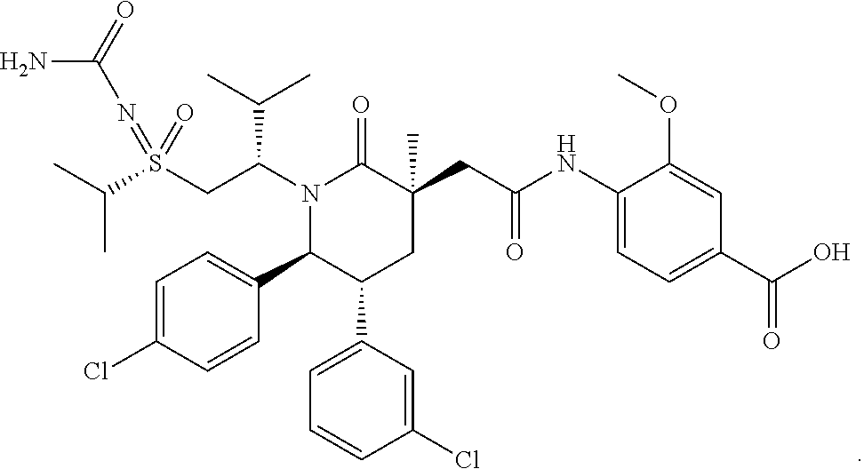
S(CC(N1C(=O)C(CC(=O)NC2=CC=C(C(O)=O)C=C2OC)(C)CC(C2=CC=CC(Cl)=C2)C1C1=CC=C(Cl)C=C1)C(C)C)(=NC(N)=O)(=O)C(C)C
